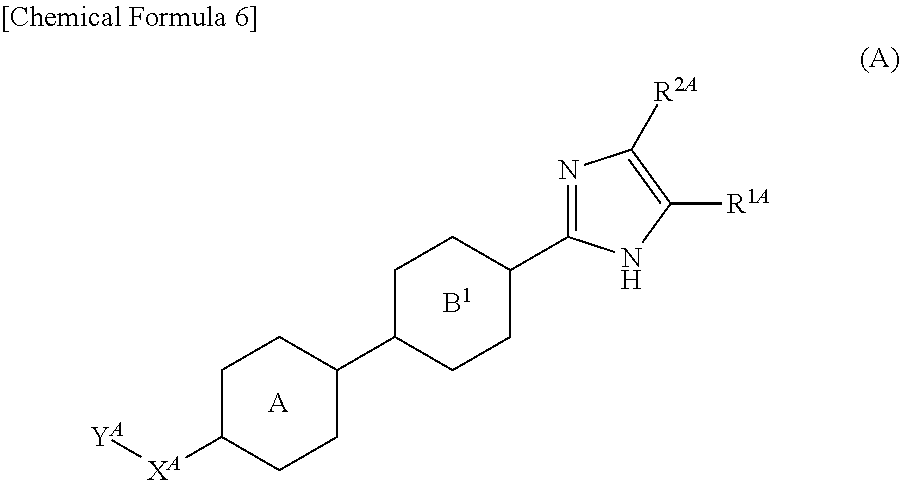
[A].C1C([XA][YA])CCC(C2CCC(C3=NC([R2A])=C([R1A])N3)CC2)C1.[B1]
